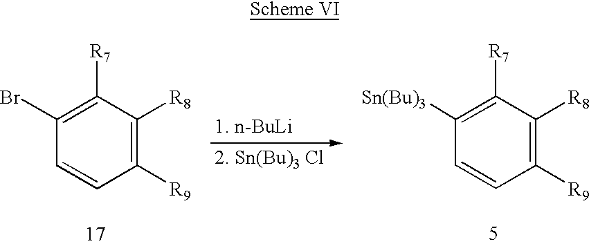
BrC1=C([R7])C([R8])=C([R9])C=C1.C1=CC([R9])=C([R8])C([R7])=C1[Sn(Bu)3]
